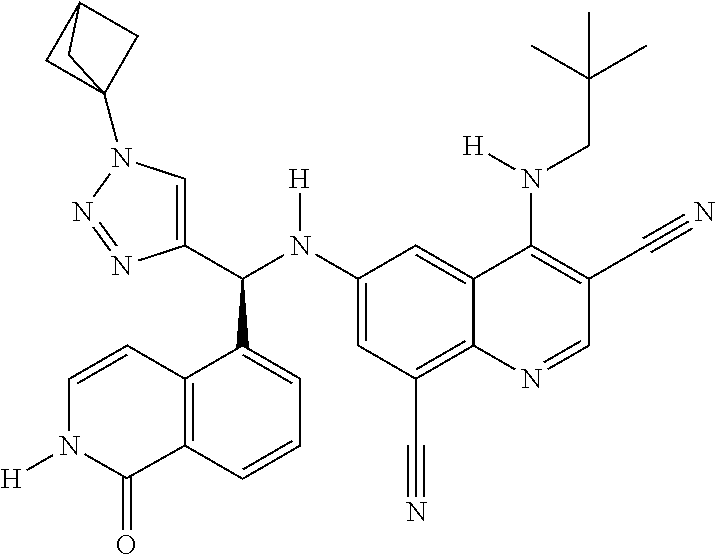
C1(N(C(C2=CN(C34CC(C3)C4)N=N2)C2=CC=CC3=C2C=CN([H])C3=O)[H])=CC(C#N)=C2C(=C1)C(N(CC(C)(C)C)[H])=C(C#N)C=N2
